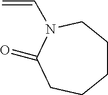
C1CCN(C=C)C(=O)CC1
